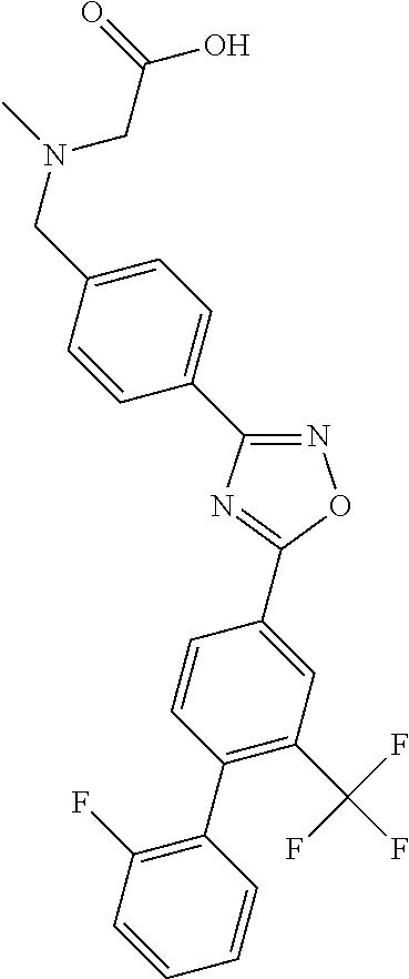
N1=C(C2=CC=C(CN(C)CC(=O)O)C=C2)N=C(C2=CC(C(F)(F)F)=C(C3=C(F)C=CC=C3)C=C2)O1
